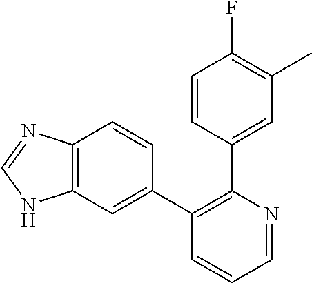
C12=C(C=C(C3=C(C4=CC(C)=C(F)C=C4)N=CC=C3)C=C1)NC=N2
